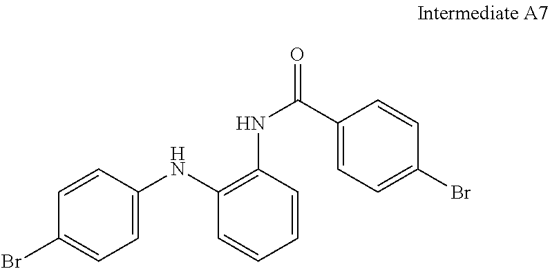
C1=CC(NC2=C(NC(=O)C3=CC=C(Br)C=C3)C=CC=C2)=CC=C1Br
